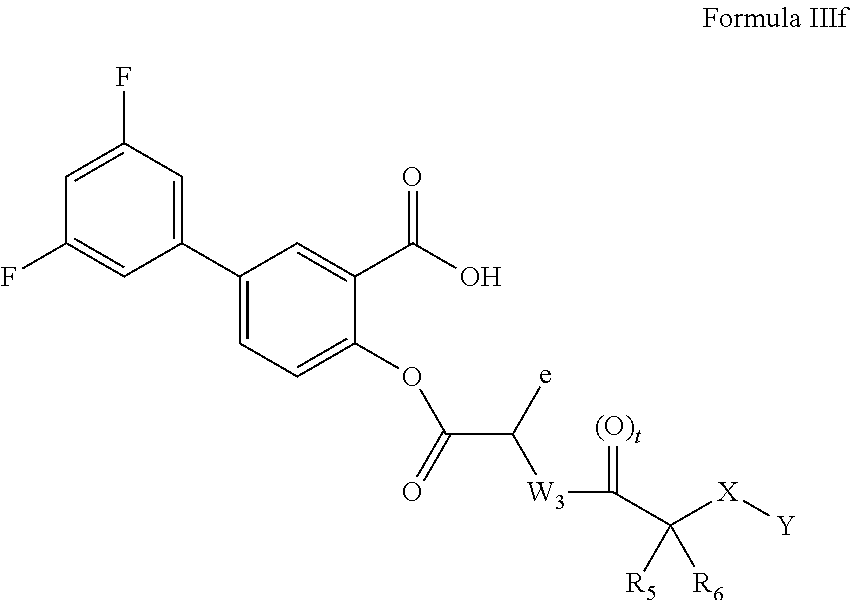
C1=C(F)C=C(C2=CC=C(OC(C([W3]C(C([X][Y])([R6])[R5])=[(O)t])[e])=O)C(C(=O)O)=C2)C=C1F
